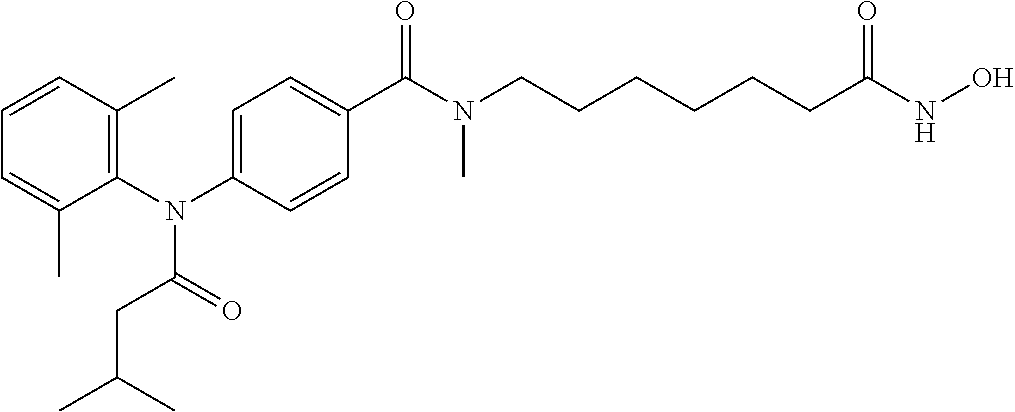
C1=CC(C)=C(N(C2=CC=C(C(N(CCCCCCC(NO)=O)C)=O)C=C2)C(=O)CC(C)C)C(C)=C1
